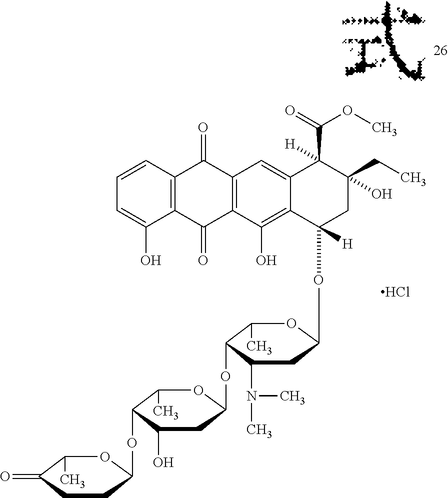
C1=C(O)C2=C(C=C1)C(=O)C1=C(C2=O)C(O)=C2C(=C1)C(C(OC)=O)([H])C(CC)(O)CC2(OC1CC(N(C)C)C(OC2CC(O)C(OC3CCC(=O)C(C)O3)C(C)O2)C(C)O1)[H].Cl
